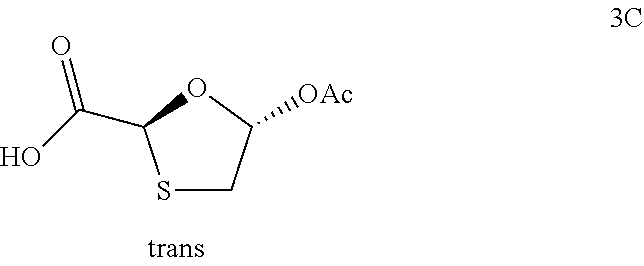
S1CC([OAc])OC1C(O)=O
